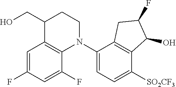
C1=C(F)C=C(F)C2=C1C(CO)CCN2C1=CC=C([SO2CF3])C2=C1CC(F)C2O
